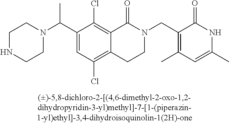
N1(C(C2=CC(Cl)=C3C(=C2Cl)C(=O)N(CC2=C(C)C=C(C)NC2=O)CC3)C)CCNCC1
